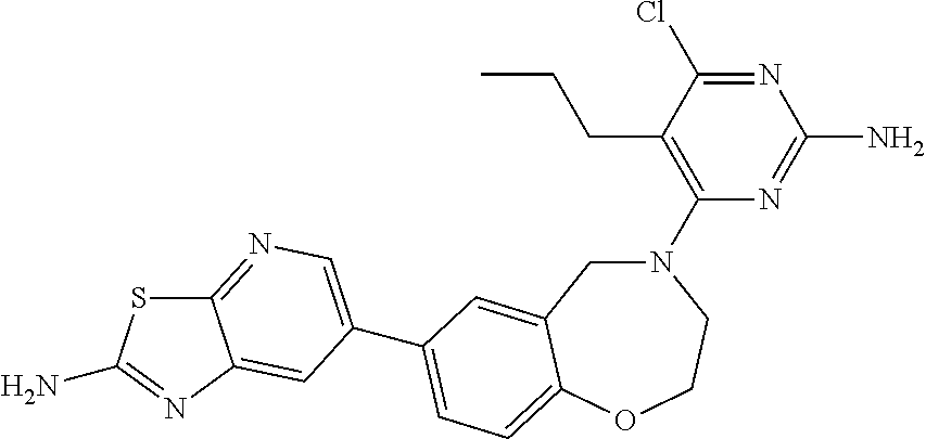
C1(N2CC3=CC(C4=CN=C5SC(N)=NC5=C4)=CC=C3OCC2)=C(CCC)C(Cl)=NC(N)=N1
